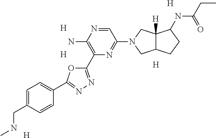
[H].[H].[H].[H].[H].C1=NC(N)=C(C2=NN=C(C3=CC=C(CNC)C=C3)O2)N=C1N1CC2CCC(NC(=O)CC)C2([H])C1
